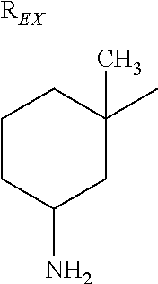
[REX].C1CC(N)CC(C)(C)C1
